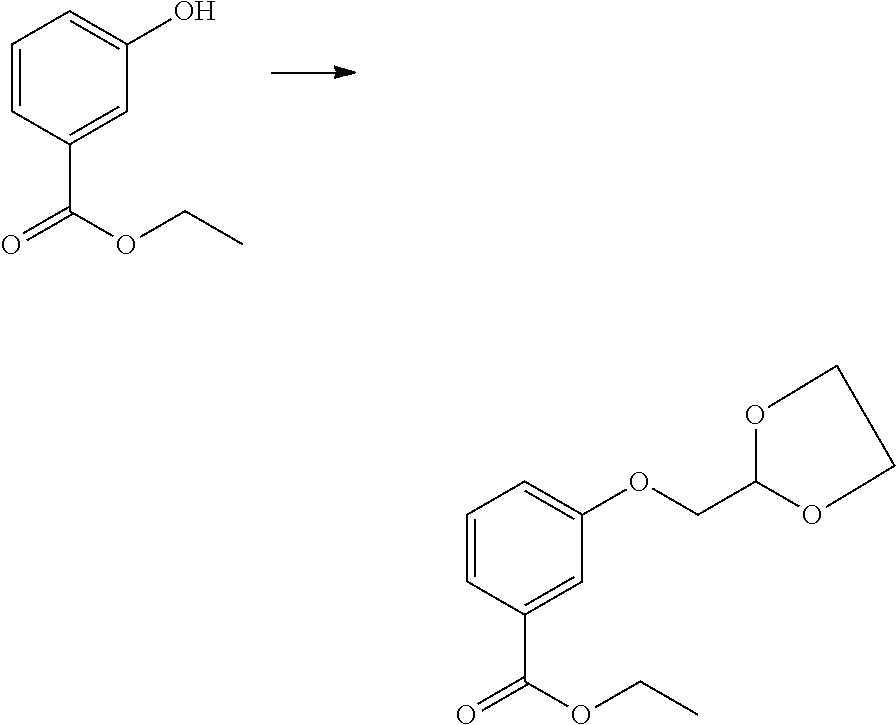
C1=CC(C(OCC)=O)=CC(O)=C1.C1=CC(C(OCC)=O)=CC(OCC2OCCO2)=C1
